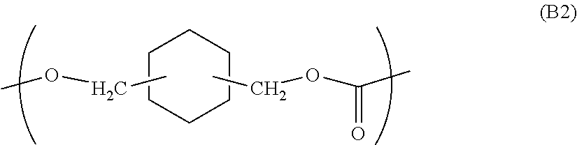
C1CCCCC1.CCOC(C)=O.CCOC
